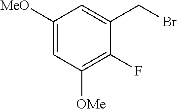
C1([MeO])=CC([OMe])=C(F)C(CBr)=C1
